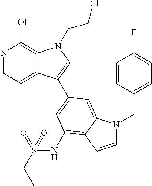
N1=CC=C2C(=C1O)N(CCCl)C=C2C1=CC(NS(CC)(=O)=O)=C2C(=C1)N(CC1=CC=C(F)C=C1)C=C2
